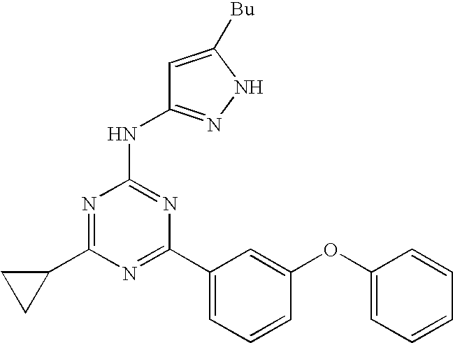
N1=C(C2=CC=CC(OC3=CC=CC=C3)=C2)N=C(NC2=NNC([Bu])=C2)N=C1C1CC1
